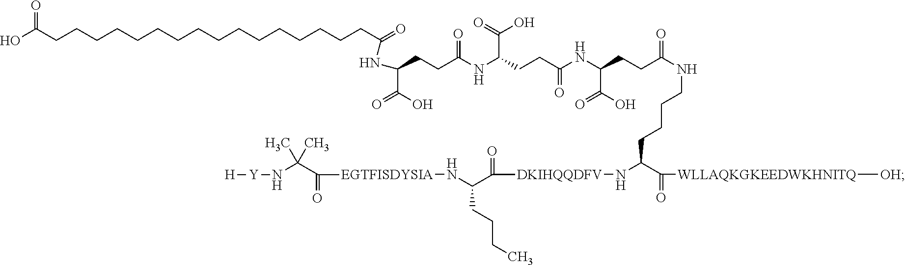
C(CCC(NC(CCC(NC(CCC(NCCCCC(C([WLLAQKGKEEDWKHNITQ][OH])=O)N[DKIHQQDFV]C(C(N[EGTFISDYSIA]C(C(N[Y][H])(C)C)=O)CCCC)=O)=O)C(O)=O)=O)C(=O)O)=O)(C(O)=O)NC(=O)CCCCCCCCCCCCCCCCC(O)=O
